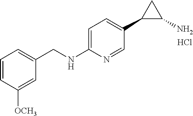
C1=C(NCC2=CC=CC([OCH3])=C2)N=CC(C2C(N)C2)=C1.Cl
